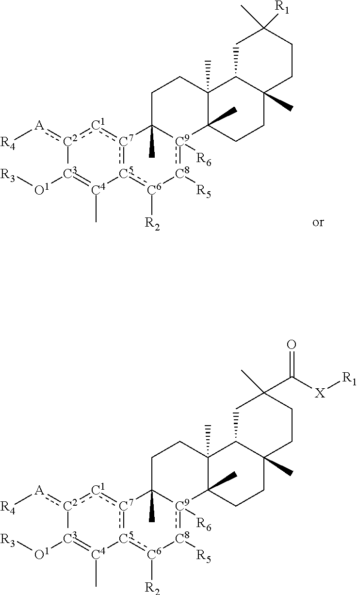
[C2]1(:[A][R4]):[C1]:[C7]2:[C5](:[C6]([R2])[C8]([R5]):[C9]3([R6])C2(C)CCC2(C)C3(C)CCC3(C)C2CC(C)(C([X][R1])=O)CC3)[C4](C)=[C3]1[O1][R3].[C2]1(:[A][R4]):[C1]:[C7]2:[C5](:[C6]([R2])[C8]([R5]):[C9]3([R6])C2(C)CCC2(C)C3(C)CCC3(C)C2CC(C)([R1])CC3)[C4](C)=[C3]1[O1][R3]
